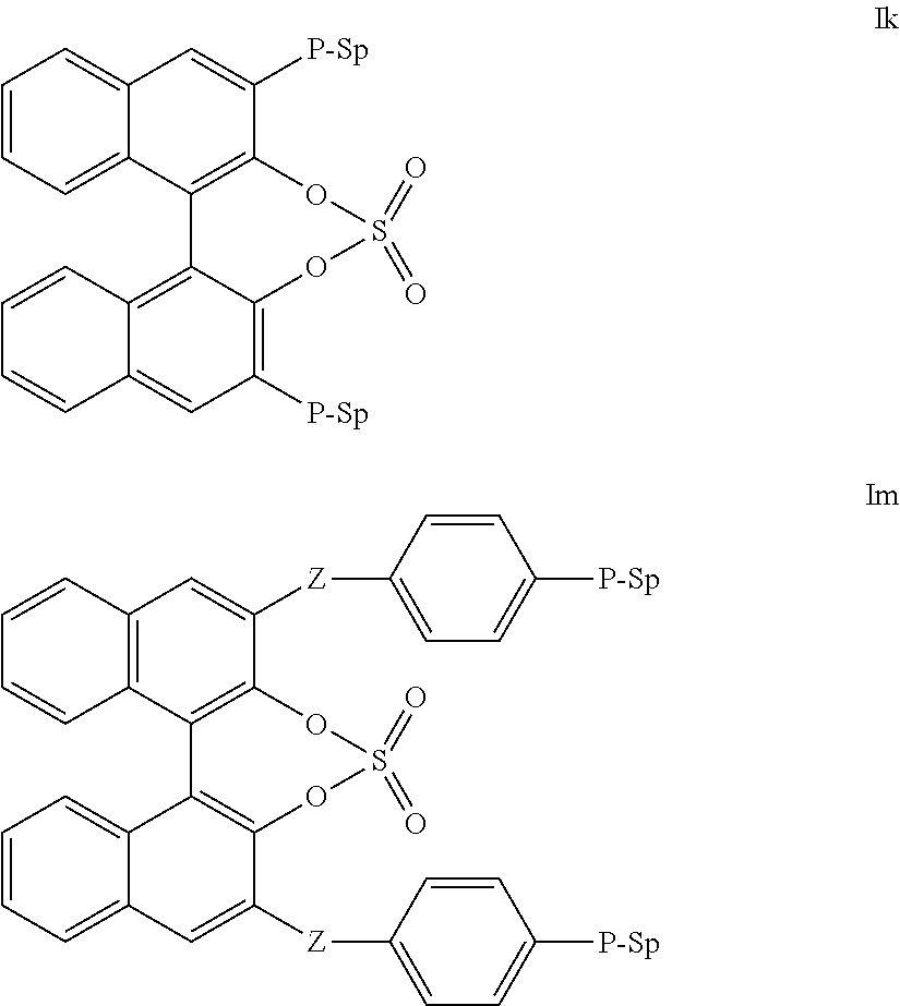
C1=CC=C2C(=C1)C=C([P-Sp])C1=C2C2=C3C(=CC([P-Sp])=C2OS(=O)(=O)O1)C=CC=C3.C1=CC2=C(C=C1)C1=C(OS(=O)(=O)OC3=C1C1=CC=CC=C1C=C3[Z]C1=CC=C([P-Sp])C=C1)C([Z]C1=CC=C([P-Sp])C=C1)=C2
